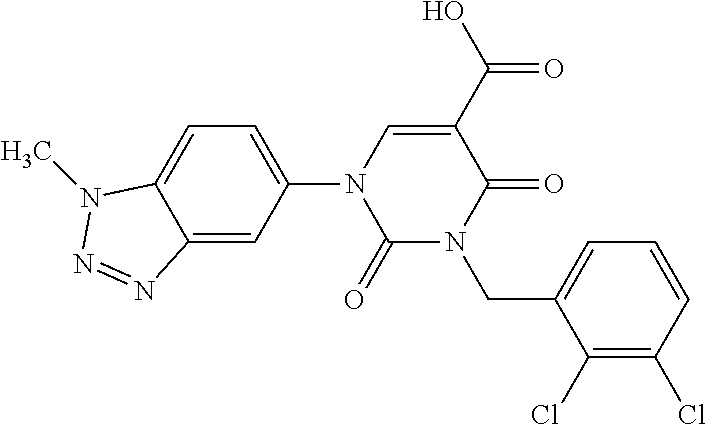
C1(=O)N(CC2=CC=CC(Cl)=C2Cl)C(=O)C(C(O)=O)=CN1C1=CC=C2C(=C1)N=NN2C
